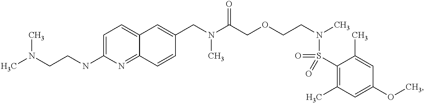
C1(CN(C(COCCN(C)S(=O)(C2=C(C)C=C(OC)C=C2C)=O)=O)C)=CC2=CC=C(NCCN(C)C)N=C2C=C1
